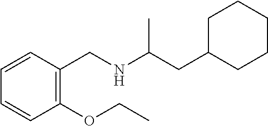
C1=CC=CC(CNC(CC2CCCCC2)C)=C1OCC
